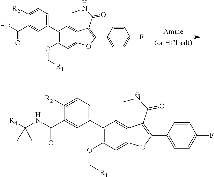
C1(OC[R1])=C(C2=CC=C([R2])C(C(O)=O)=C2)C=C2C(=C1)OC(C1=CC=C(F)C=C1)=C2C(NC)=O.C1(OC[R1])=C(C2=CC=C([R2])C(C(NC(C)(C)[R4])=O)=C2)C=C2C(=C1)OC(C1=CC=C(F)C=C1)=C2C(NC)=O
